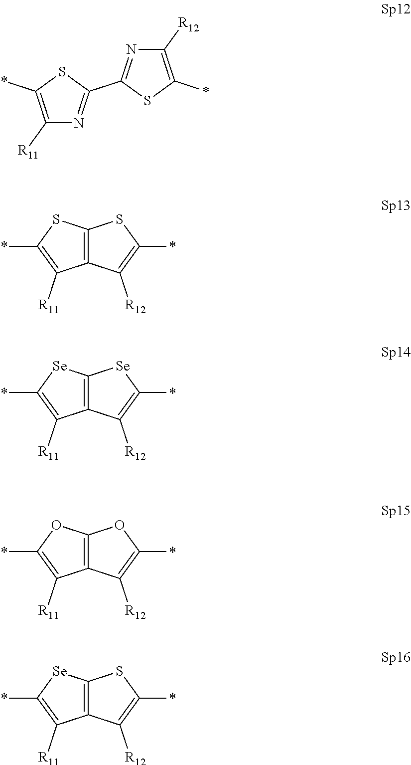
C1([R11])=C(*)SC(C2=NC([R12])=C(*)S2)=N1.C12=C(SC(*)=C1[R11])SC(*)=C2[R12].C12=C([Se]C(*)=C1[R11])[Se]C(*)=C2[R12].C12=C(OC(*)=C1[R11])OC(*)=C2[R12].C12=C([Se]C(*)=C1[R11])SC(*)=C2[R12]
